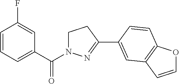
C1=CC=C(C(=O)N2CCC(C3=CC4=C(OC=C4)C=C3)=N2)C=C1F
